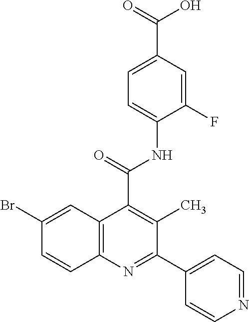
BrC1=CC2=C(C=C1)N=C(C1=CC=NC=C1)C(C)=C2C(=O)NC1=CC=C(C(=O)O)C=C1F
